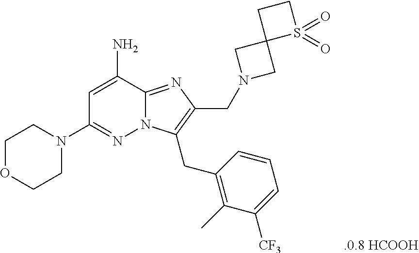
NC1=CC(N2CCOCC2)=NN2C1=NC(CN1CC3(C1)S(=O)(=O)CC3)=C2CC1=C(C)C([CF3])=CC=C1
